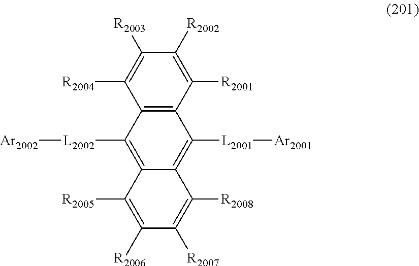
C12=C(C([R2001])=C([R2002])C([R2003])=C1[R2004])C([L2001][Ar2001])=C1C(=C2[L2002][Ar2002])C([R2005])=C([R2006])C([R2007])=C1[R2008]
